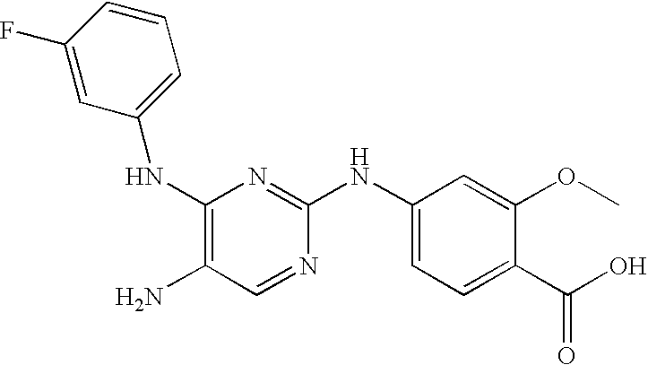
C1(NC2=NC(NC3=CC=CC(F)=C3)=C(N)C=N2)=CC=C(C(O)=O)C(OC)=C1
